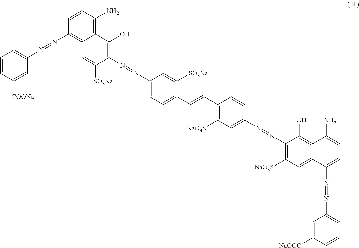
C1=CC([COONa])=CC(N=NC2=C3C(=C(N)C=C2)C(O)=C(N=NC2=CC=C(C=CC4=C([NaO3S])C=C(N=NC5=C([NaO3S])C=C6C(=C5O)C(N)=CC=C6N=NC5=CC=CC([NaOOC])=C5)C=C4)C([SO3Na])=C2)C([SO3Na])=C3)=C1
